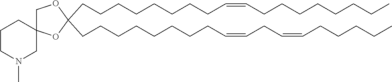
C(CCCCCCCC=CCC=CCCCCC)C1(CCCCCCCCC=CCCCCCCCC)OC2(CO1)CCCN(C)C2
